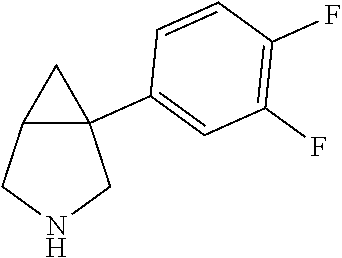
C12C(C3=CC(F)=C(F)C=C3)(CNC1)C2
